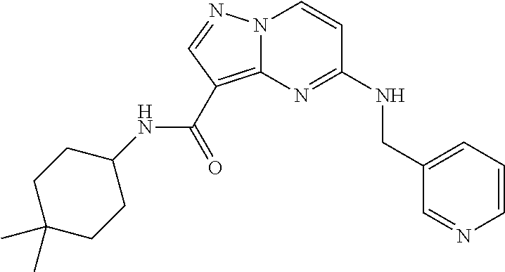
C1=CC=C(CNC2=NC3=C(C(NC4CCC(C)(C)CC4)=O)C=NN3C=C2)C=N1
